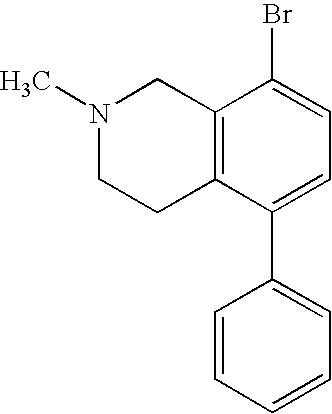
N1(C)CCC2=C(C1)C(Br)=CC=C2C1=CC=CC=C1
